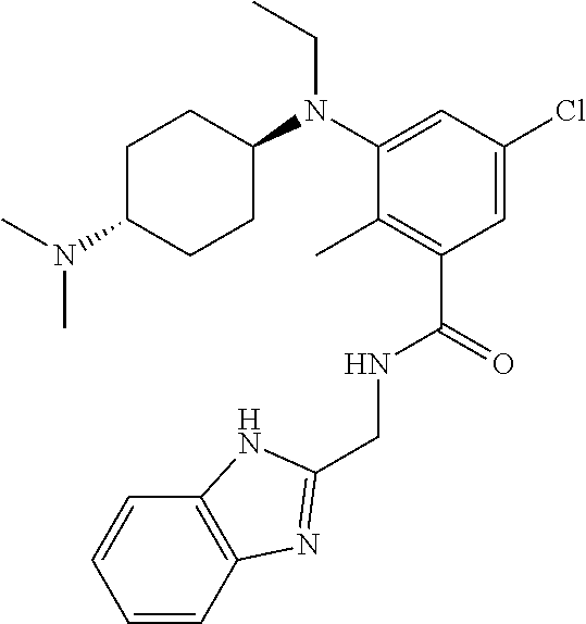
C(NC(C1=C(C)C(N(CC)C2CCC(N(C)C)CC2)=CC(Cl)=C1)=O)C1=NC2=C(C=CC=C2)N1
